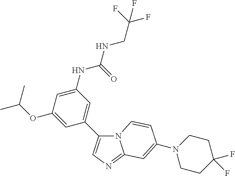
N12C(=NC=C1C1=CC(NC(=O)NCC(F)(F)F)=CC(OC(C)C)=C1)C=C(N1CCC(F)(F)CC1)C=C2
